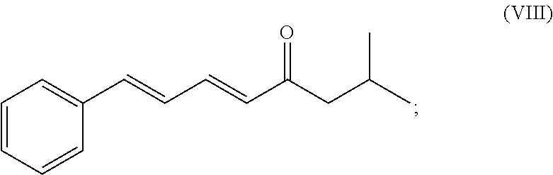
C1=CC=CC(C=CC=CC(CC(C)C)=O)=C1
